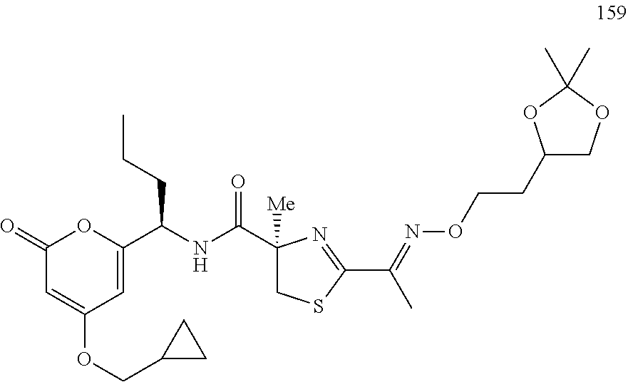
C1(=O)C=C(OCC2CC2)C=C(C(CCC)NC(=O)C2([Me])CSC(C(C)=NOCCC3COC(C)(C)O3)=N2)O1
